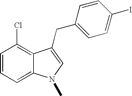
C1=CC=C2C(=C1Cl)C(CC1=CC=C(I)C=C1)=CN2C
